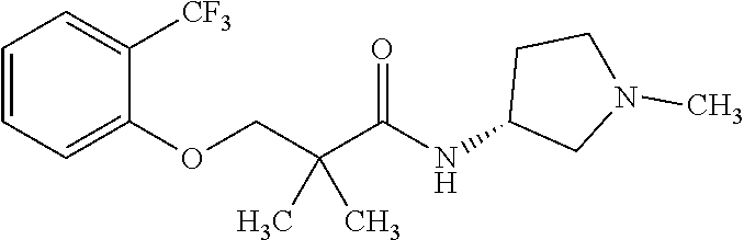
C1=CC=C([CF3])C(OCC(C(NC2CN(C)CC2)=O)(C)C)=C1
